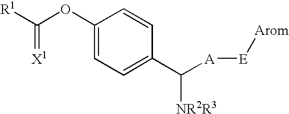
C1(OC([R1])=[X1])=CC=C(C([A][E][Arom])[NR2R3])C=C1
